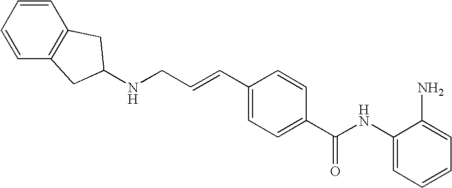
C1(NC(C2=CC=C(C=CCNC3CC4=C(C=CC=C4)C3)C=C2)=O)=CC=CC=C1N
